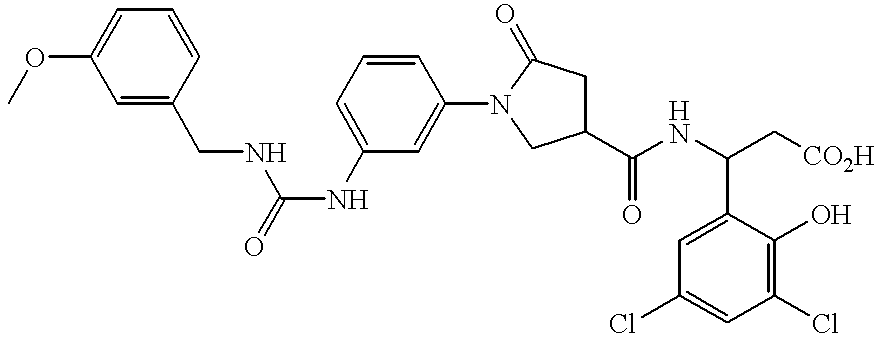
C1(NC(NCC2=CC(OC)=CC=C2)=O)=CC=CC(N2C(=O)CC(C(NC(C3=CC(Cl)=CC(Cl)=C3O)C[CO2H])=O)C2)=C1
